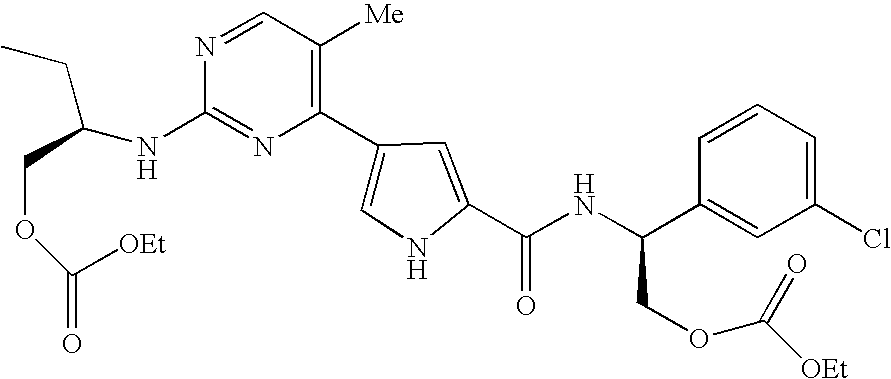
N1=C(NC(CC)COC([OEt])=O)N=CC([Me])=C1C1=CNC(C(NC(C2=CC(Cl)=CC=C2)COC(=O)[OEt])=O)=C1
